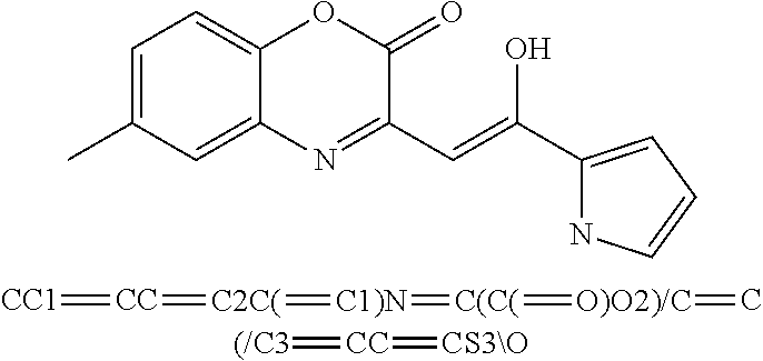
C1=C(C)C=C2C(=C1)OC(=O)C(C=C(C1=CC=CN1)O)=N2.[CC1]=[CC]=[C2C(]=[C1)N]=[C(C(]=[O)O2)/C]=C.[(/C3]=[CC]=[CS3\O]
